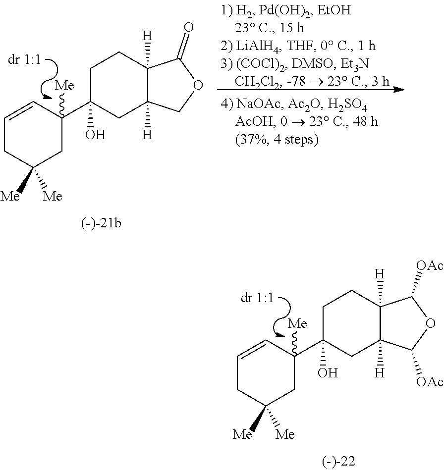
C1C(C2([Me])CC([Me])([Me])CC=C2)(O)CC2([H])C([H])(C1)C(=O)OC2.C1C(C2([Me])CC([Me])([Me])CC=C2)(O)CC2([H])C([H])(C1)C([OAc])OC2[OAc]
